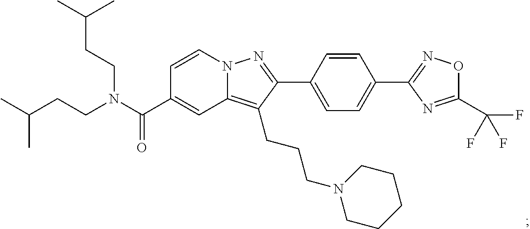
N12C(=C(CCCN3CCCCC3)C(C3=CC=C(C4=NOC(C(F)(F)F)=N4)C=C3)=N1)C=C(C(N(CCC(C)C)CCC(C)C)=O)C=C2
